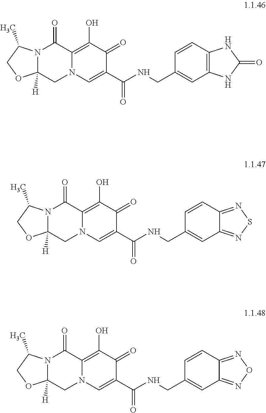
N12C(C)COC1([H])CN1C=C(C(=O)NCC3=CC4=C(C=C3)NC(=O)N4)C(=O)C(O)=C1C2=O.O1C2([H])CN3C=C(C(=O)NCC4=CC5=NSN=C5C=C4)C(=O)C(O)=C3C(=O)N2C(C)C1.N12C([H])(OCC1C)CN1C=C(C(NCC3=CC4=NON=C4C=C3)=O)C(=O)C(O)=C1C2=O
